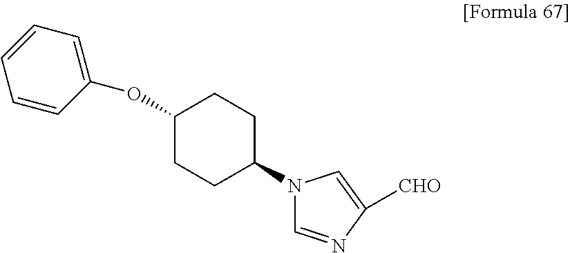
C1(OC2=CC=CC=C2)CCC(N2C=NC([CHO])=C2)CC1
